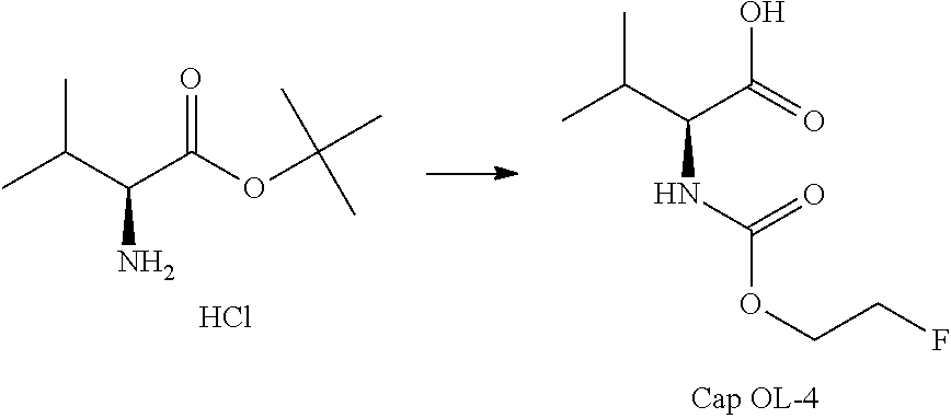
CC(C(C(=O)O)NC(OCCF)=O)C.CC(C(C(OC(C)(C)C)=O)N)C.Cl
